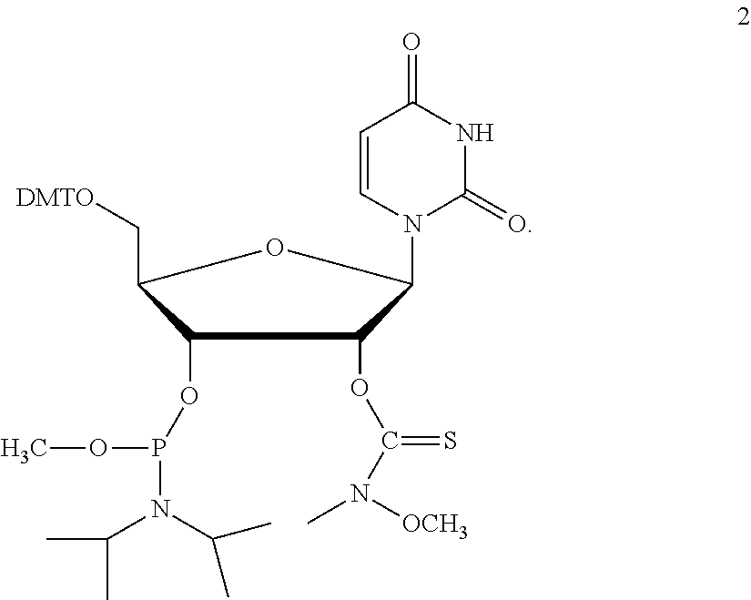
C1(OP(N(C(C)C)C(C)C)OC)C(C[DMTO])OC(N2C(=O)NC(=O)C=C2)C1OC(=S)N(C)[OCH3]
